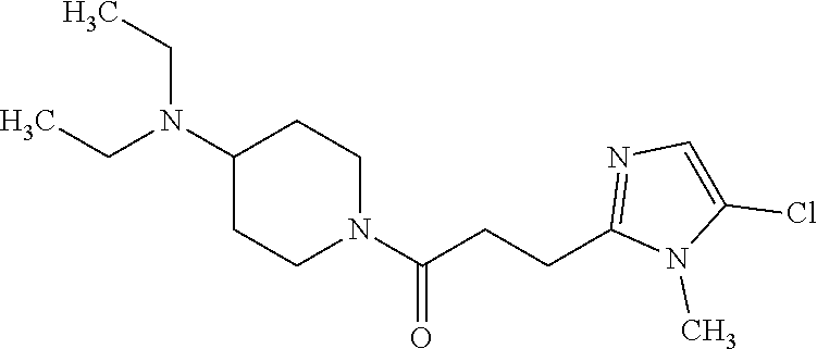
C1(N(CC)CC)CCN(C(CCC2=NC=C(Cl)N2C)=O)CC1
